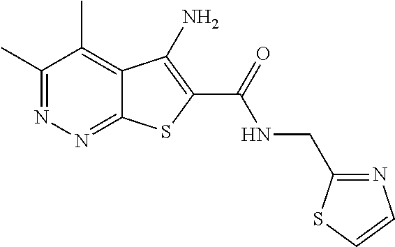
C1(C)=NN=C2C(=C1C)C(N)=C(C(=O)NCC1=NC=CS1)S2
